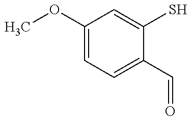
COC1=CC=C(C=O)C(S)=C1
